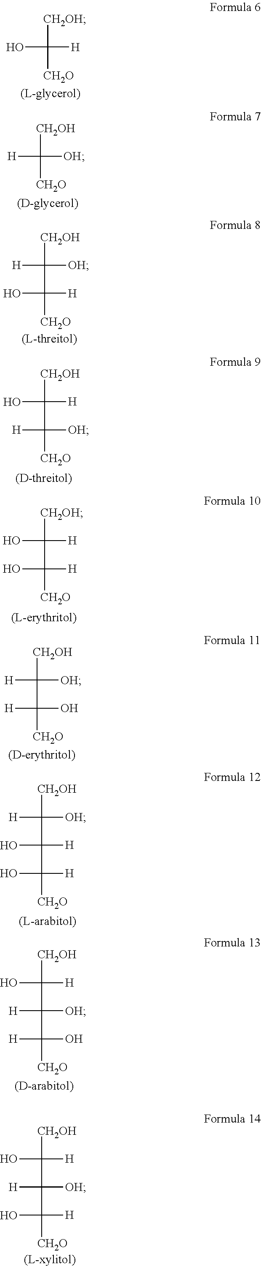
C([CH2O])([CH2OH])([H])O.C([CH2O])([CH2OH])([OH])[H].C(C([H])(O)[CH2O])([CH2OH])([OH])[H].C(C([OH])([H])[CH2O])([CH2OH])([H])O.C(C([H])(O)[CH2O])([CH2OH])([H])O.C(C(O)([H])[CH2O])([CH2OH])([OH])[H].C(C([H])(O)C([H])([CH2O])O)([CH2OH])([OH])[H].C(C([OH])([H])C(O)([CH2O])[H])([CH2OH])([H])O.C(C([OH])([H])C([H])([CH2O])O)([CH2OH])([H])O
